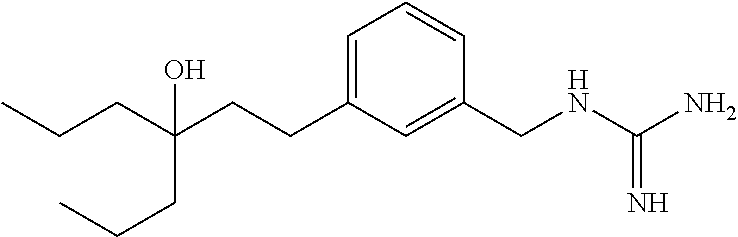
C(C(CCC1=CC=CC(CNC(N)=N)=C1)(CCC)O)CC
